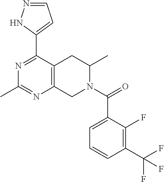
C1=NNC(C2=NC(C)=NC3=C2CC(C)N(C(=O)C2=CC=CC(C(F)(F)F)=C2F)C3)=C1
